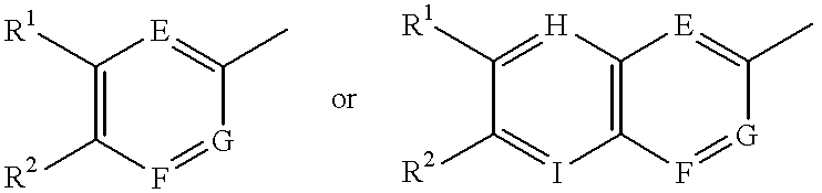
C1([R1])=[H]C2=C(I=C1[R2])F=[G]C(C)=[E]2.C1([R1])=C([R2])F=[G]C(C)=[E]1
